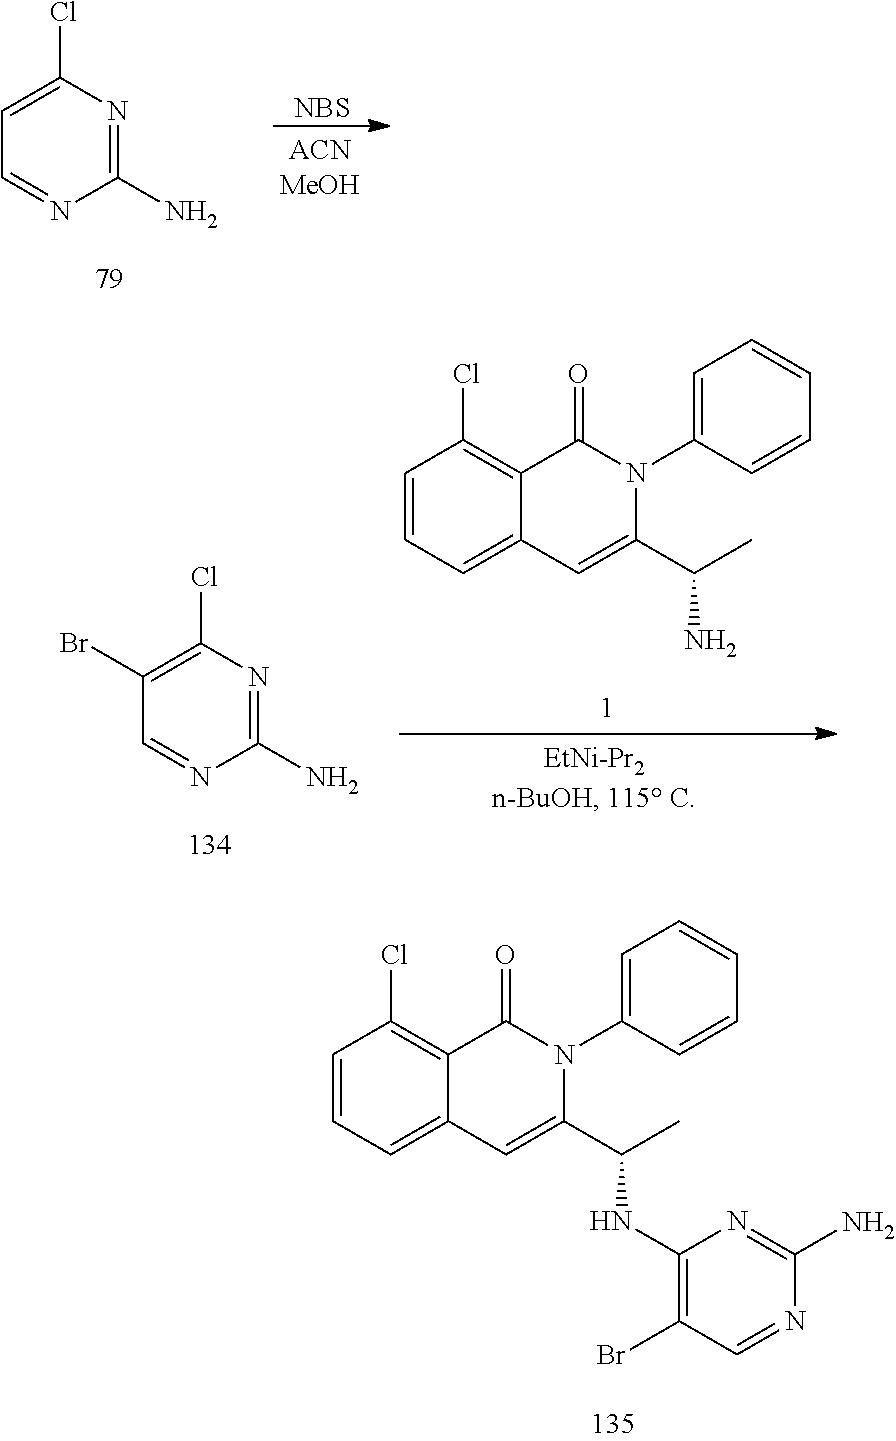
C1(N)=NC(Cl)=CC=N1.[NBS].C1=CC=C2C(=C1Cl)C(=O)N(C1=CC=CC=C1)C(C(C)N)=C2.C1(N)=NC(Cl)=C(Br)C=N1.C1=CC=C2C(=C1Cl)C(=O)N(C1=CC=CC=C1)C(C(C)NC1=C(Br)C=NC(N)=N1)=C2
